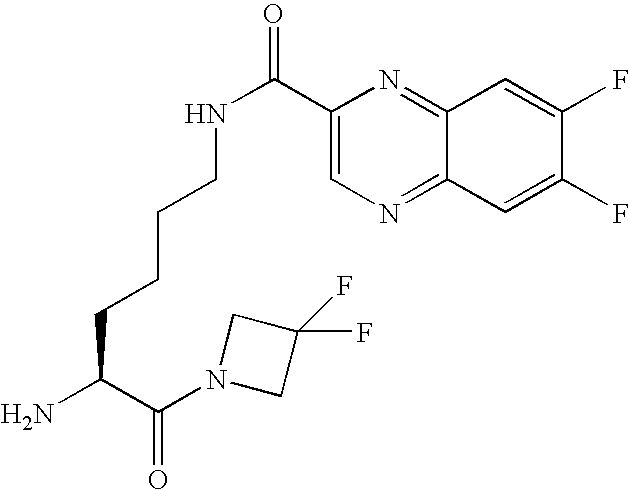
NC(C(N1CC(F)(F)C1)=O)CCCCNC(C1=CN=C2C(=N1)C=C(F)C(F)=C2)=O
